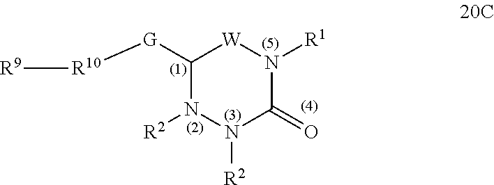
C1([G][R10][R9])N([R2])N([R2])C(=O)N([R1])[W]1
